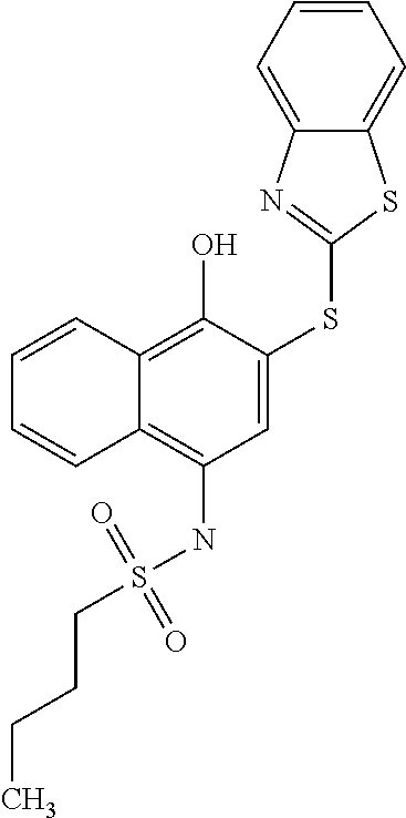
C1=CC2=C(O)C(SC3=NC4=CC=CC=C4S3)=CC(NS(=O)(=O)CCCC)=C2C=C1
